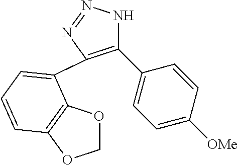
C1(C2=CC=C([OMe])C=C2)=C(C2=CC=CC3=C2OCO3)N=NN1
